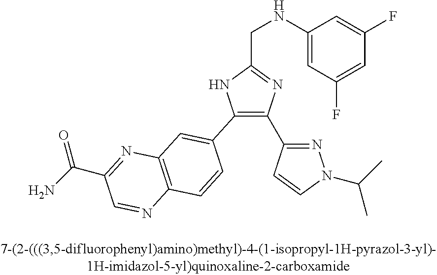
C1(C2=CC3=C(C=C2)N=CC(C(N)=O)=N3)=C(C2=NN(C(C)C)C=C2)N=C(CNC2=CC(F)=CC(F)=C2)N1
